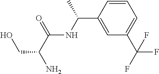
N(C(=O)C(N)CO)C(C1=CC(C(F)(F)F)=CC=C1)C
